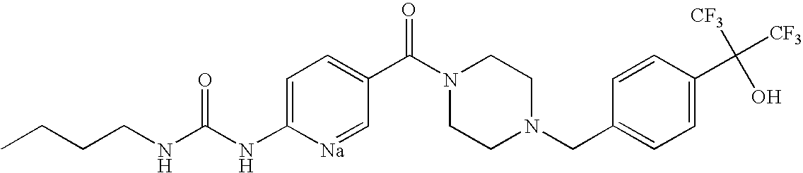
N(C(NC1=CC=C(C(=O)N2CCN(CC3=CC=C(C(O)([CF3])[CF3])C=C3)CC2)C=[Na]1)=O)CCCC
